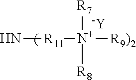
N[R11][N+]([R7])([R8])[R9)2].[-Y]
